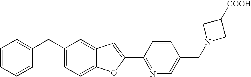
C(C1=CC=C2C(=C1)C=C(C1=NC=C(CN3CC([COOH])C3)C=C1)O2)C1=CC=CC=C1
